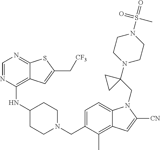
C1=NC(NC2CCN(CC3=CC=C4C(=C3C)C=C([CN])N4CC3(N4CCN(S(=O)(C)=O)CC4)CC3)CC2)=C2C(=N1)SC(C[CF3])=C2
